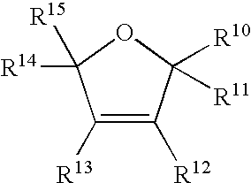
C1([R13])=C([R12])C([R10])([R11])OC1([R15])[R14]
